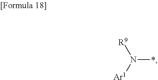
*N([Ar1])[R9]
